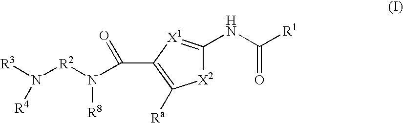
[X2]1C(NC([R1])=O)=[X1]C(C(=O)N([R2]N([R3])[R4])[R8])=C1[Ra]
